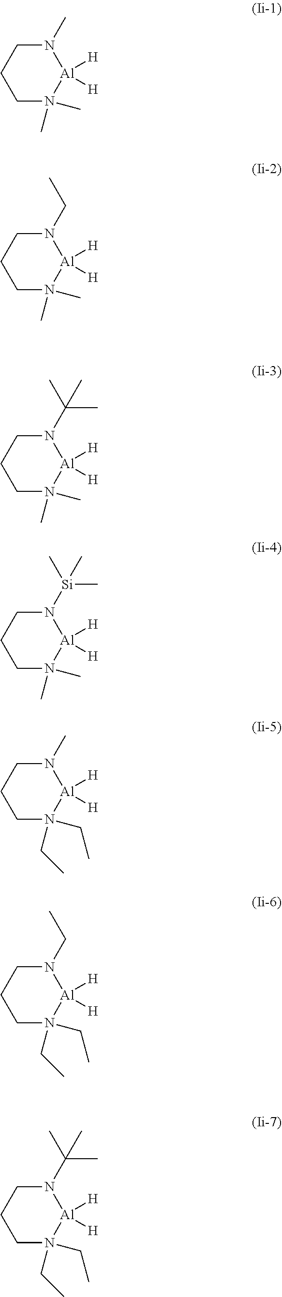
N1(C)CCCN(C)(C)[Al]1([H])[H].N1(CC)CCCN(C)(C)[Al]1([H])[H].N1(C(C)(C)C)CCCN(C)(C)[Al]1([H])[H].N1([Si](C)(C)C)CCCN(C)(C)[Al]1([H])[H].N1(C)CCCN(CC)(CC)[Al]1([H])[H].N1(CC)CCCN(CC)(CC)[Al]1([H])[H].N1(C(C)(C)C)CCCN(CC)(CC)[Al]1([H])[H]
